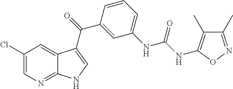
C1(Cl)=CN=C2C(=C1)C(C(=O)C1=CC(NC(NC3=C(C)C(C)=NO3)=O)=CC=C1)=CN2
